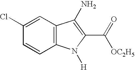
C12=C(C=C(Cl)C=C1)C(N)=C(C(=O)[OC2H5])N2[H]
